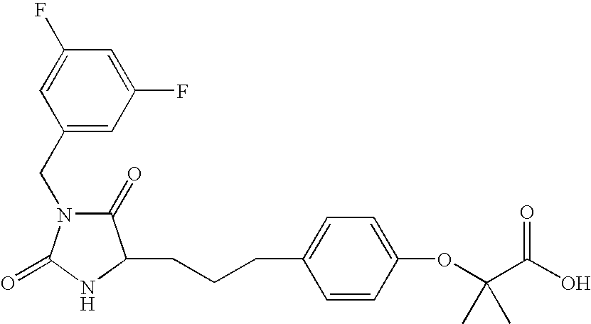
C1(CN2C(=O)C(CCCC3=CC=C(OC(C(O)=O)(C)C)C=C3)NC2=O)=CC(F)=CC(F)=C1
